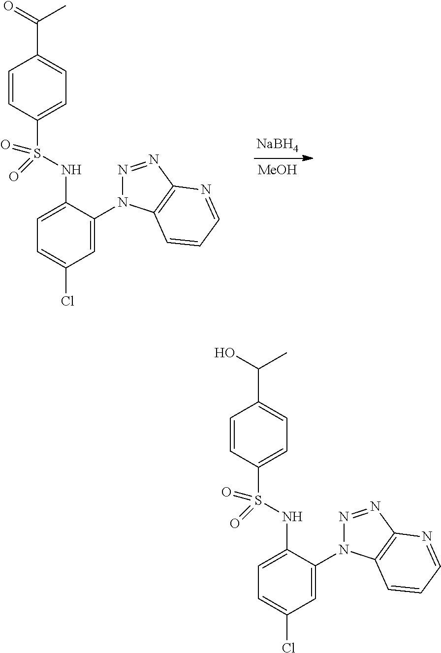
C1=CC(S(NC2=CC=C(Cl)C=C2N2N=NC3=C2C=CC=N3)(=O)=O)=CC=C1C(=O)C.[NaBH4].[MeOH].C1=CC(S(NC2=CC=C(Cl)C=C2N2N=NC3=C2C=CC=N3)(=O)=O)=CC=C1C(O)C
